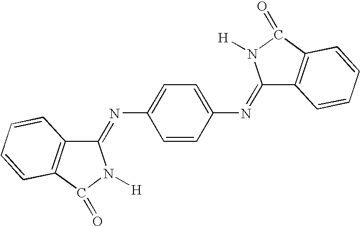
C1=CC(N=C2C3=C(C(=O)N2[H])C=CC=C3)=CC=C1N=C1C2=C(C(=O)N1[H])C=CC=C2
